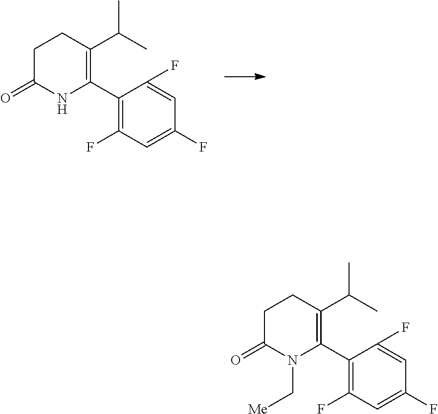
C1C(=O)NC(C2=C(F)C=C(F)C=C2F)=C(C(C)C)C1.C1C(=O)N(C[Me])C(C2=C(F)C=C(F)C=C2F)=C(C(C)C)C1
